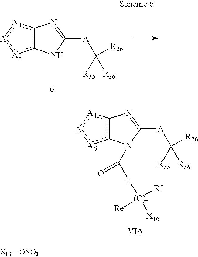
c12c([A6]:[A5]:[A4]1)NC([A]C([R35])([R26])[R36])=N2.c12c([A6]:[A5]:[A4]1)N(C(O[(C)p]([X16])([Rf])[Re])=O)C([A]C([R35])([R26])[R36])=N2
